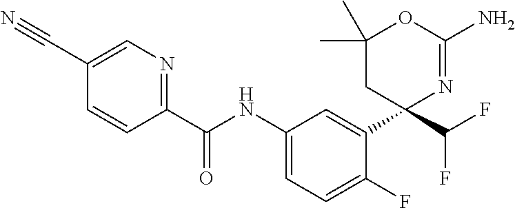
C1(C(NC2=CC=C(F)C(C3(C(F)F)N=C(N)OC(C)(C)C3)=C2)=O)=NC=C(C#N)C=C1
